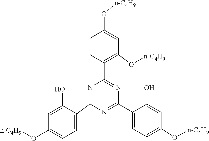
C1(C2=NC(C3=CC=C(O[n-C4H9])C=C3O)=NC(C3=C(O[n-C4H9])C=C(O[n-C4H9])C=C3)=N2)=CC=C(O[n-C4H9])C=C1O
